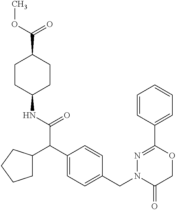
N(C(C(C1=CC=C(CN2C(=O)COC(C3=CC=CC=C3)=N2)C=C1)C1CCCC1)=O)C1CCC(C(OC)=O)CC1
